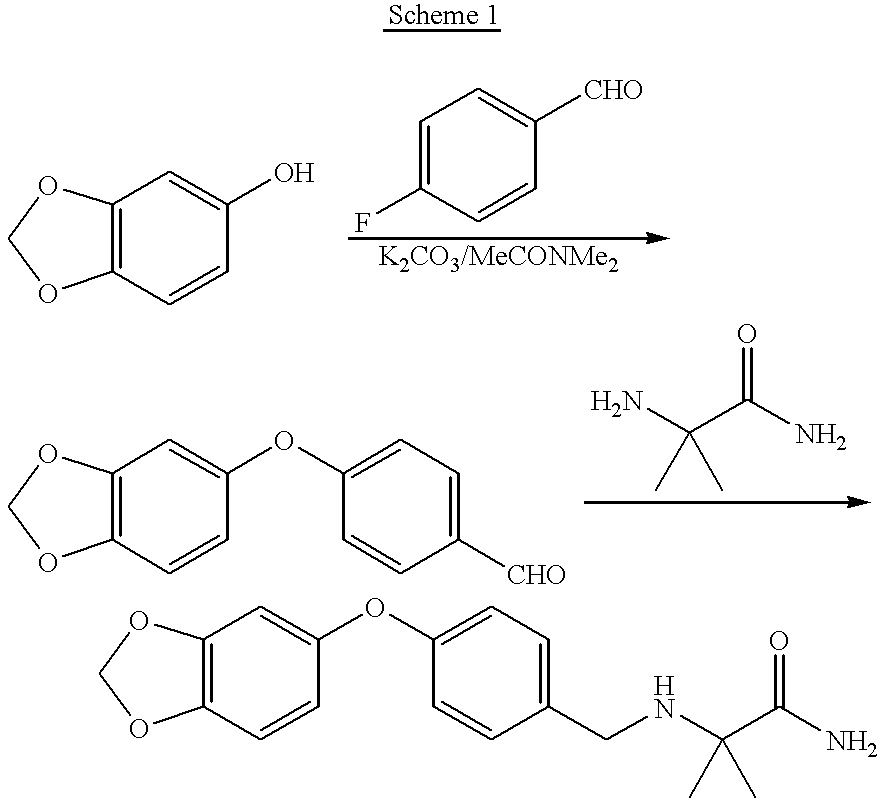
C12=C(C=CC(O)=C1)OCO2.C1=C(F)C=CC([CHO])=C1.C12=C(C=CC(OC3=CC=C([CHO])C=C3)=C1)OCO2.NC(C(N)=O)(C)C.C12=C(C=CC(OC3=CC=C(CNC(C(N)=O)(C)C)C=C3)=C1)OCO2
